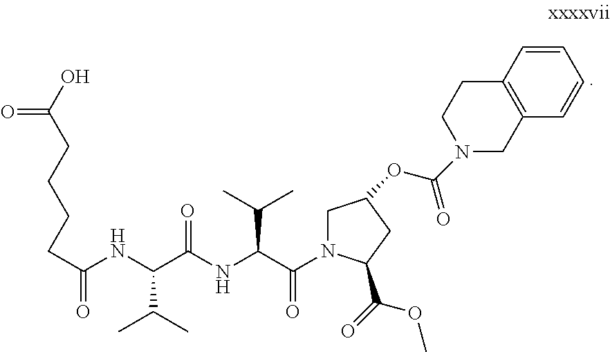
C(C(NC(C(NC(C(=O)N1CC(OC(=O)N2CCC3=C(C=CC=C3)C2)CC1C(=O)OC)C(C)C)=O)C(C)C)=O)CCCC(O)=O
